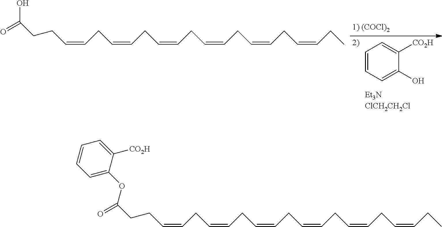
C1=CC=C(O)C([CO2H])=C1.OC(=O)CCC=CCC=CCC=CCC=CCC=CCC=CCC.O(C(=O)CCC=CCC=CCC=CCC=CCC=CCC=CCC)C1=CC=CC=C1[CO2H]
